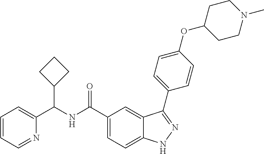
C1=CC=NC(C(NC(C2=CC=C3C(=C2)C(C2=CC=C(OC4CCN(C)CC4)C=C2)=NN3)=O)C2CCC2)=C1
